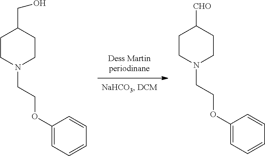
C1CN(CCOC2=CC=CC=C2)CCC1[CHO].C1CN(CCOC2=CC=CC=C2)CCC1CO
